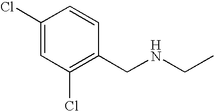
C1(Cl)=CC(Cl)=C(CNCC)C=C1
